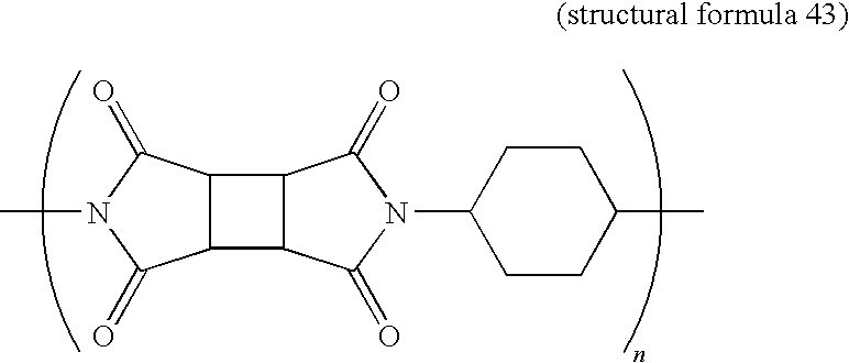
C12C(C(=O)N(C)C1=O)C1C2C(=O)N(C2CCC(C)CC2)C1=O
